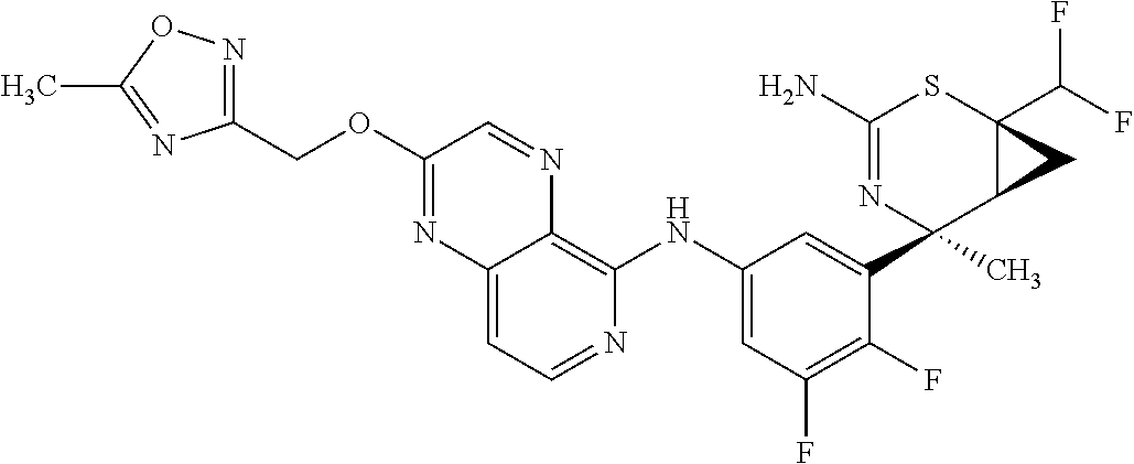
C12=CC=NC(NC3=CC(F)=C(F)C(C4(C)N=C(N)SC5(C(F)F)C4C5)=C3)=C1N=CC(OCC1=NOC(C)=N1)=N2
